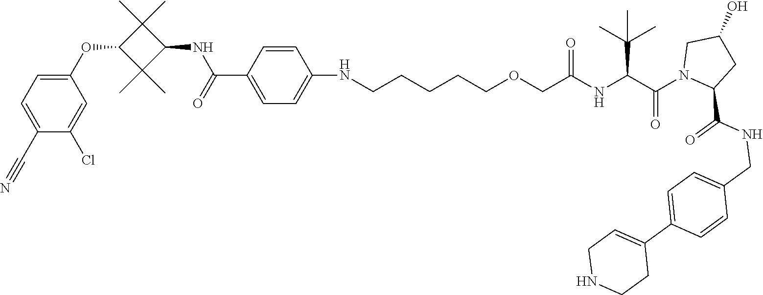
C1(C#N)=CC=C(OC2C(C)(C)C(NC(=O)C3=CC=C(NCCCCCOCC(NC(C(N4CC(O)CC4C(NCC4=CC=C(C5=CCNCC5)C=C4)=O)=O)C(C)(C)C)=O)C=C3)C2(C)C)C=C1Cl
